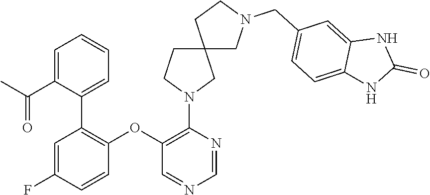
C1=NC(N2CC3(CC2)CCN(CC2=CC=C4C(=C2)NC(=O)N4)C3)=C(OC2=C(C3=CC=CC=C3C(=O)C)C=C(F)C=C2)C=N1
